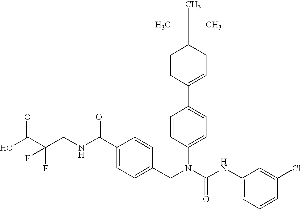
OC(C(CNC(C1=CC=C(CN(C(NC2=CC=CC(Cl)=C2)=O)C2=CC=C(C3=CCC(C(C)(C)C)CC3)C=C2)C=C1)=O)(F)F)=O
